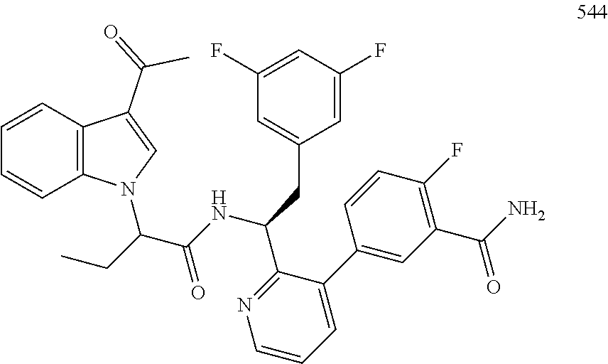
N1=C(C(NC(C(CC)N2C3=C(C=CC=C3)C(C(=O)C)=C2)=O)CC2=CC(F)=CC(F)=C2)C(C2=CC(C(N)=O)=C(F)C=C2)=CC=C1
